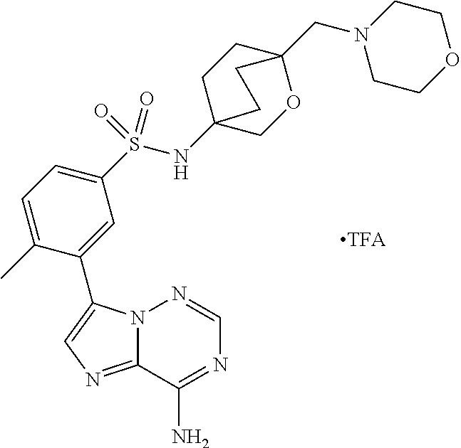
N12C(=NC=C1C1=CC(S(NC34CCC(CN5CCOCC5)(OC3)CC4)(=O)=O)=CC=C1C)C(N)=NC=N2
